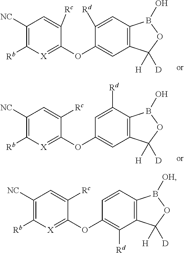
C1([NC])=C([Rb])[X]=C(OC2=CC3=C(C=C2[Rd])B(O)OC3([H])[D])C([Rc])=C1.C1([NC])=C([Rb])[X]=C(OC2=CC3=C(C([Rd])=C2)B(O)OC3([H])[D])C([Rc])=C1.C1([NC])=C([Rb])[X]=C(OC2=C([Rd])C3=C(C=C2)B([OH])OC3([H])[D])C([Rc])=C1
